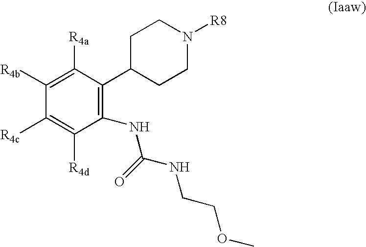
C1([R4b])=C([R4a])C(C2CCN([R8])CC2)=C(NC(=O)NCCOC)C([R4d])=C1[R4c]
